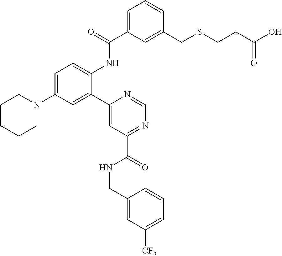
C1=C(C(=O)NC2=CC=C(N3CCCCC3)C=C2C2=CC(C(=O)NCC3=CC([CF3])=CC=C3)=NC=N2)C=C(CSCCC(O)=O)C=C1
